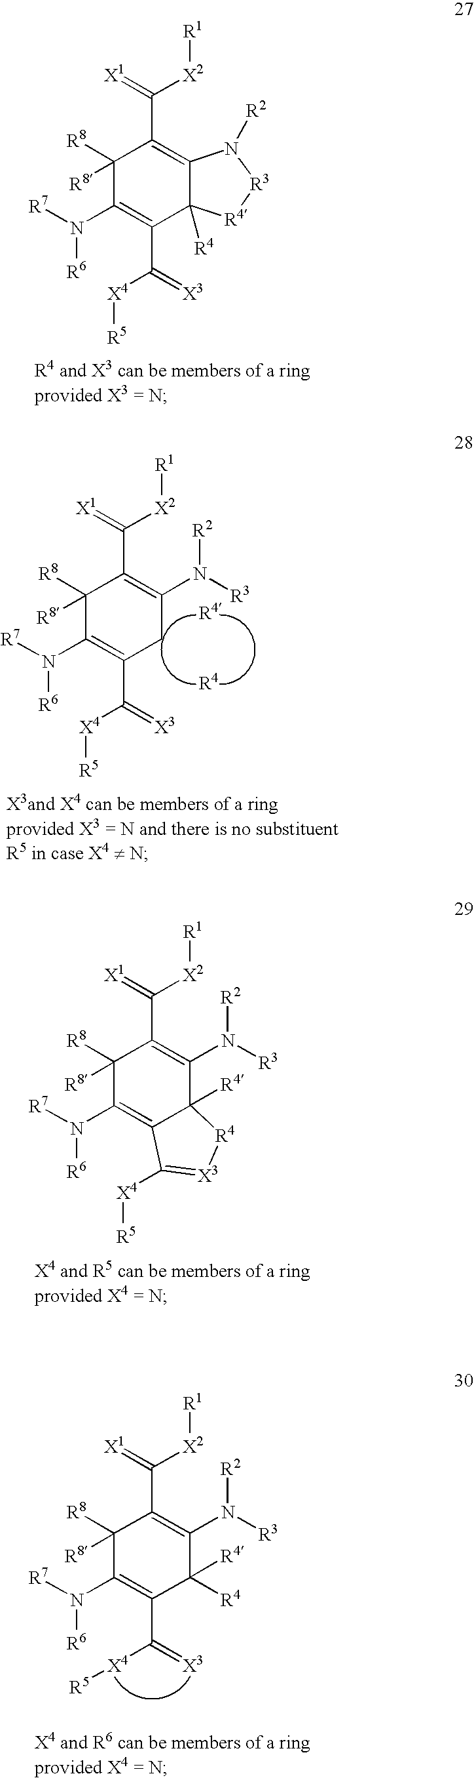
C1([R8])([R8])C(N([R6])[R7])=C(C([X4][R5])=[X3])C2([R4])C(=C1C([X2][R1])=[X1])N([R2])[R3][R4]2.C1([R8])([R8])C(N([R6])[R7])=C2C([R4])(C(N([R2])[R3])=C1C([X2][R1])=[X1])[R4][X3]=C2[X4][R5].C1([R8])([R8])C(N([R6])[R7])=C(C([X4][R5])=[X3])CC(N([R2])[R3])=C1C([X2][R1])=[X1].[R4].[R4].C1([R8])([R8])C(N([R6])[R7])=C(C([X4][R5])=[X3])C([R4])([R4])C(N([R3])[R2])=C1C([X2][R1])=[X1]
